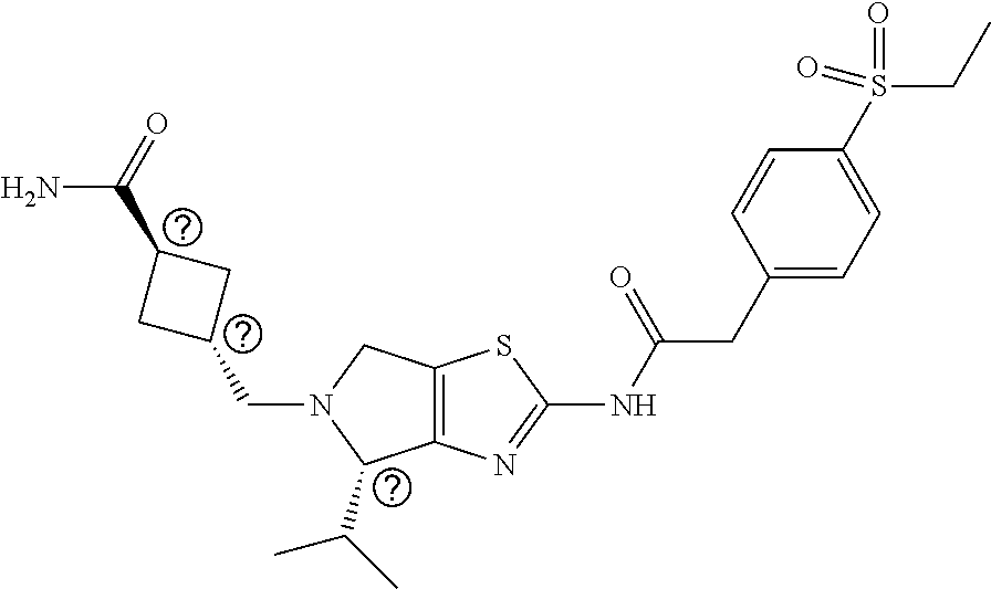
C1(CN2C(C(C)C)C3=C(C2)SC(NC(CC2=CC=C(S(CC)(=O)=O)C=C2)=O)=N3)CC(C(=O)N)C1
